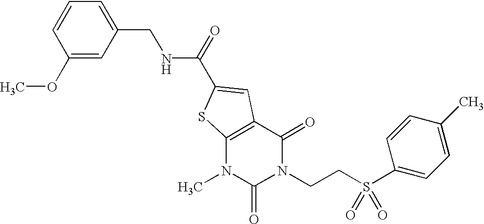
C1(OC)=CC(CNC(=O)C2=CC3=C(N(C)C(=O)N(CCS(C4=CC=C(C)C=C4)(=O)=O)C3=O)S2)=CC=C1
